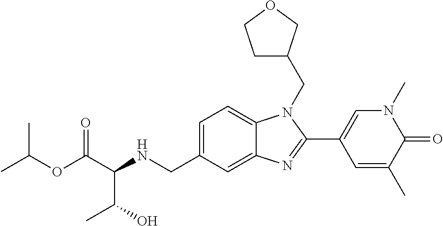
C1=C(CNC(C(OC(C)C)=O)C(O)C)C=C2C(=C1)N(CC1CCOC1)C(C1=CN(C)C(=O)C(C)=C1)=N2
